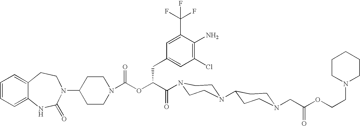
C12=CC=CC=C1NC(=O)N(C1CCN(C(OC(C(=O)N3CCN(C4CCN(CC(OCCN5CCCCC5)=O)CC4)CC3)CC3=CC(Cl)=C(N)C(C(F)(F)F)=C3)=O)CC1)CC2
